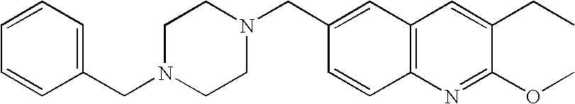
C(C1=CC2=C(C=C1)N=C(OC)C(CC)=C2)N1CCN(CC2=CC=CC=C2)CC1
